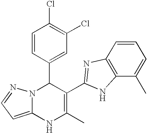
C1=CC(C2N3C(=CC=N3)NC(C)=C2C2=NC3=C(C(C)=CC=C3)N2)=CC(Cl)=C1Cl
